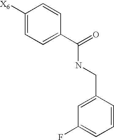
C1([X6])=CC=C(C(=O)NCC2=CC(F)=CC=C2)C=C1
